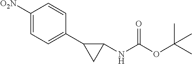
C1([O2N])=CC=C(C2CC2NC(OC(C)(C)C)=O)C=C1
